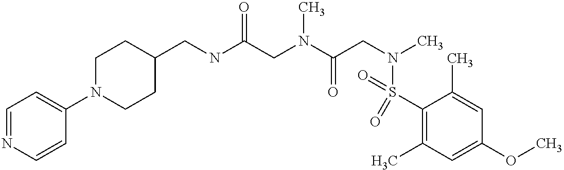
C1(CNC(CN(C(CN(C)S(C2=C(C)C=C(OC)C=C2C)(=O)=O)=O)C)=O)CCN(C2=CC=NC=C2)CC1
